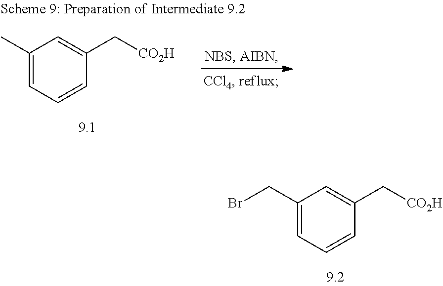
C1(C)=CC=CC(C[CO2H])=C1.C1(CBr)=CC=CC(C[CO2H])=C1
